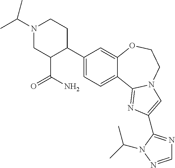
C1(C2CCN(C(C)C)CC2C(=O)N)=CC=C2C(=C1)OCCN1C2=NC(C2=NC=NN2C(C)C)=C1
